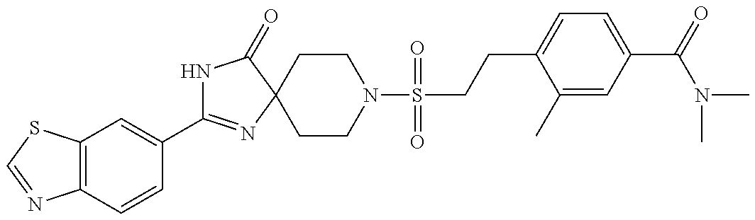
N1C(C2=CC3=C(C=C2)N=CS3)=NC2(C1=O)CCN(S(CCC1=CC=C(C(=O)N(C)C)C=C1C)(=O)=O)CC2
